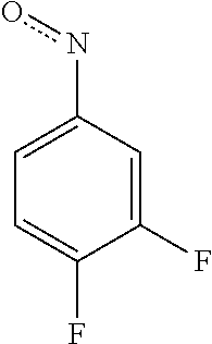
C1=C(no)C=C(F)C(F)=C1
